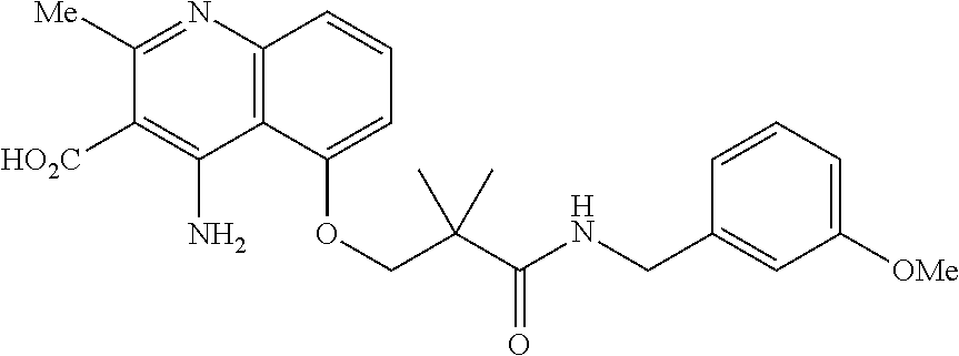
C1([Me])=NC2=C(C(N)=C1[HO2C])C(OCC(C(NCC1=CC([OMe])=CC=C1)=O)(C)C)=CC=C2
